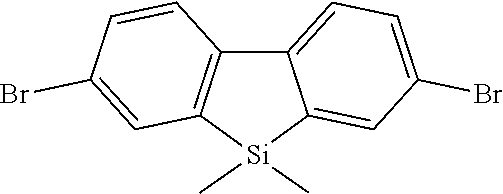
C12=C([Si](C)(C)C3=CC(Br)=CC=C13)C=C(Br)C=C2
